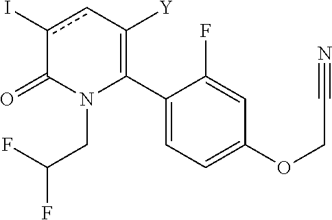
C1(C2=C([Y])cc(I)C(=O)N2CC(F)F)=CC=C(OCC#N)C=C1F
